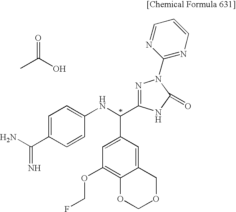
C1=C(C(N)=N)C=CC(NC(C2=CC(OCF)=C3C(=C2)COCO3)C2=NN(C3=NC=CC=N3)C(=O)N2)=C1.O=C(O)C
